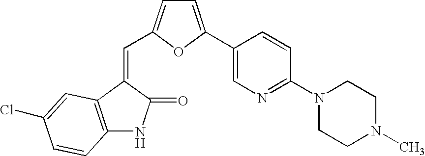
C(C1=CC=C(C2=CN=C(N3CCN(C)CC3)C=C2)O1)=C1C(=O)NC2=C1C=C(Cl)C=C2
